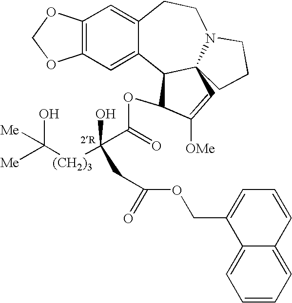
C12=C(C=C3C(=C1)CCN1C4(C3C(OC(=O)C([(CH2)3]C([Me])(O)[Me])(O)CC(=O)OCC3=CC=CC5=CC=CC=C35)C([OMe])=C4)CCC1)OCO2
